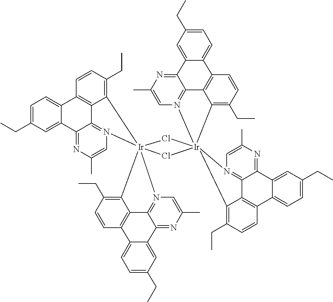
C1=C(CC)C=C2C(=C1)C1=C3C4=N(C=C(C)N=C24)[Ir]24(C3=C(CC)C=C1)(N1=C3C(=NC(C)=C1)C1=CC(CC)=CC=C1C1=C3C2=C(CC)C=C1)Cl[Ir]12(Cl4)(N3=C4C5=C(C6=CC=C(CC)C=C6C4=NC(C)=C3)C=CC(CC)=C51)N1=C3C(=NC(C)=C1)C1=CC(CC)=CC=C1C1=C3C2=C(CC)C=C1
